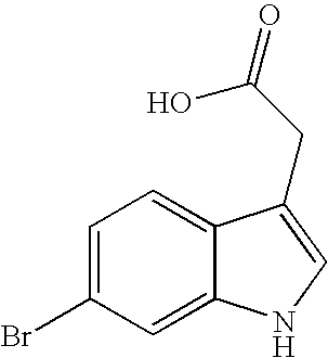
C1=C(Br)C=C2C(=C1)C(CC(=O)O)=CN2
